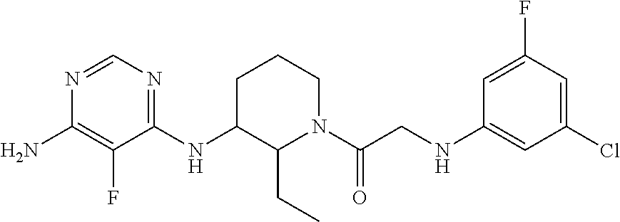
C1=C(F)C=C(Cl)C=C1NCC(N1CCCC(NC2=NC=NC(N)=C2F)C1CC)=O
